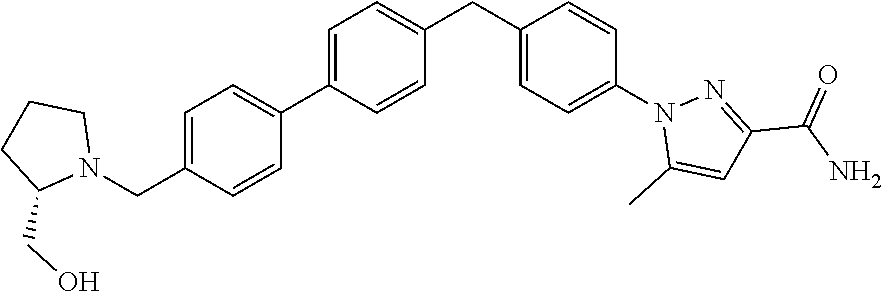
C1=CC(C2=CC=C(CN3CCCC3CO)C=C2)=CC=C1CC1=CC=C(N2C(C)=CC(C(N)=O)=N2)C=C1
